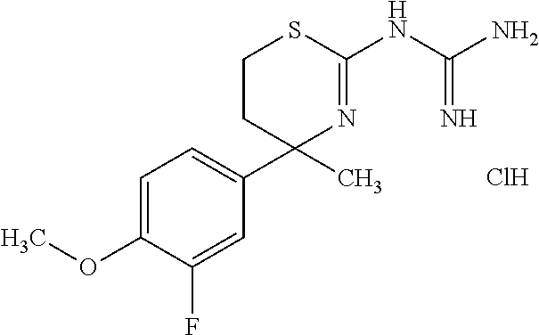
COC1=CC=C(C2(C)N=C(NC(N)=N)SCC2)C=C1F.Cl
